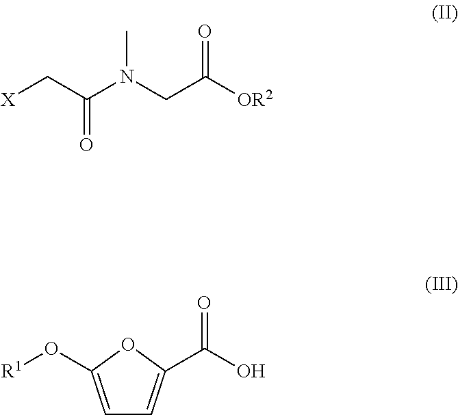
[X]CC(N(CC([OR2])=O)C)=O.C1=C(O[R1])OC(C(O)=O)=C1
